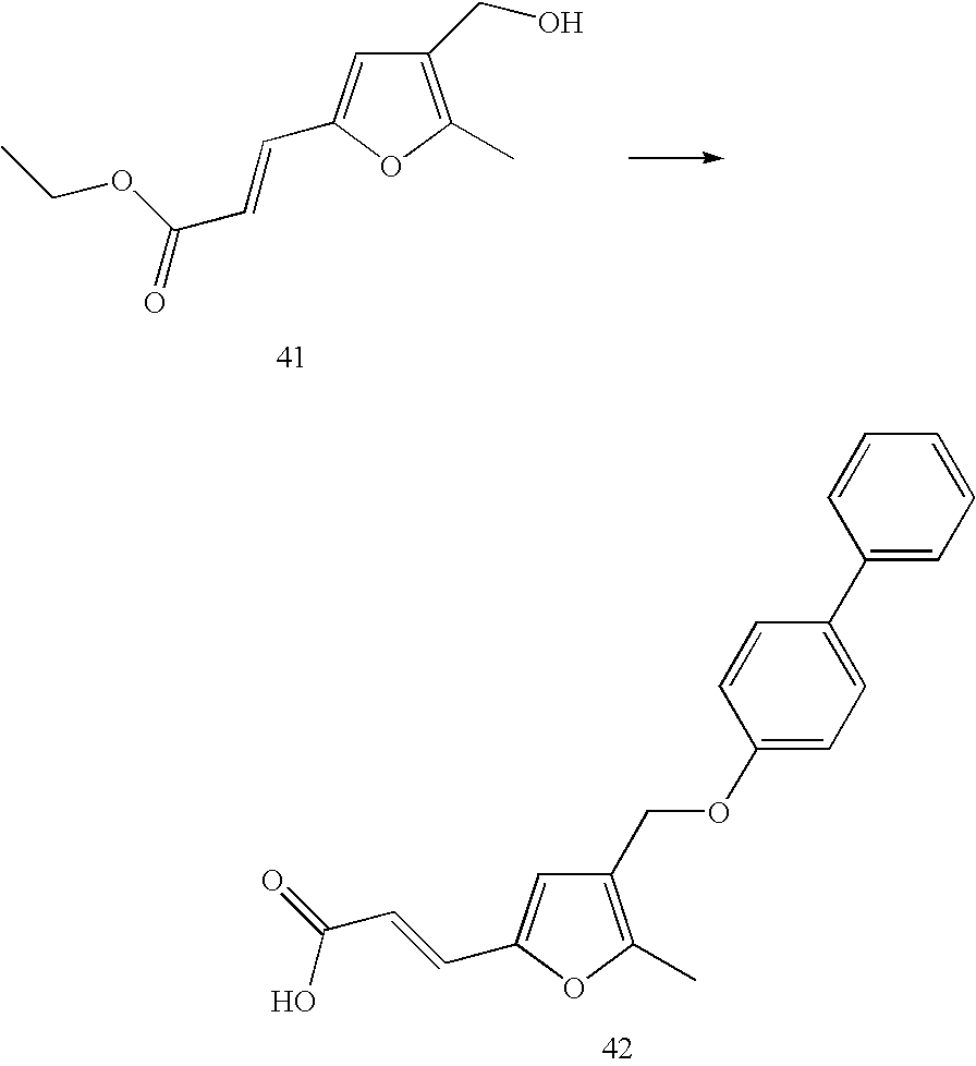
C1(CO)=C(C)OC(C=CC(=O)OCC)=C1.C1(COC2=CC=C(C3=CC=CC=C3)C=C2)=C(C)OC(C=CC(=O)O)=C1
